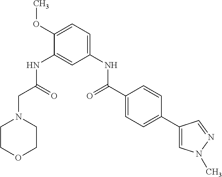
C1(NC(C2=CC=C(C3=CN(C)N=C3)C=C2)=O)=CC=C(OC)C(NC(CN2CCOCC2)=O)=C1
